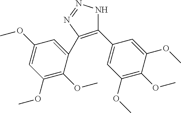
C1(C2=CC(OC)=C(OC)C(OC)=C2)=C(C2=CC(OC)=CC(OC)=C2OC)N=NN1
